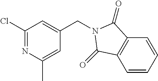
C1(Cl)=NC(C)=CC(CN2C(=O)C3=C(C=CC=C3)C2=O)=C1
